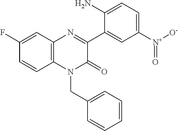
N1=C(C2=CC([N+](=O)[O-])=CC=C2N)C(=O)N(CC2=CC=CC=C2)C2=C1C=C(F)C=C2
